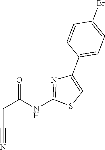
C(C#N)C(=O)NC1=NC(C2=CC=C(Br)C=C2)=CS1
